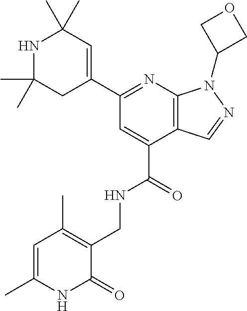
C1(C2=NC3=C(C=NN3C3COC3)C(C(=O)NCC3=C(C)C=C(C)NC3=O)=C2)=CC(C)(C)NC(C)(C)C1
